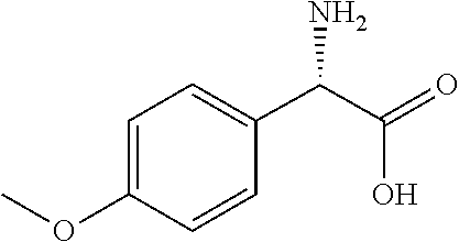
COC1=CC=C(C(C(=O)O)N)C=C1
